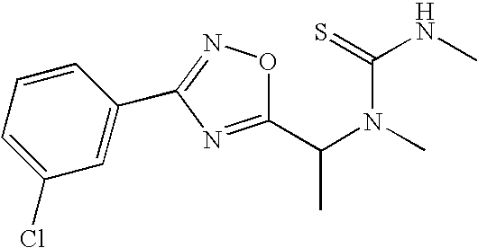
C1(C(N(C(=S)NC)C)C)=NC(C2=CC(Cl)=CC=C2)=NO1
